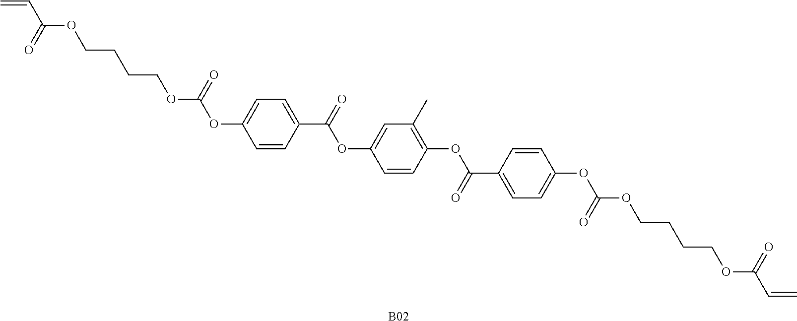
[B02].O(CCCCOC(C=C)=O)C(OC1=CC=C(C(=O)OC2=C(C)C=C(OC(C3=CC=C(OC(OCCCCOC(C=C)=O)=O)C=C3)=O)C=C2)C=C1)=O
